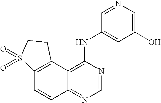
C12=C(C3=C(NC4=CC(O)=CN=C4)N=CN=C3C=C1)CCS2(=O)=O
